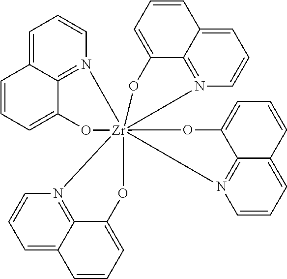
C1=C2C3=N(C=C1)[Zr]145(N6=C7C(=CC=C6)C=CC=C7O1)(N1=C6C(=CC=C1)C=CC=C6O4)(N1=C4C(=CC=C1)C=CC=C4O5)OC3=CC=C2
